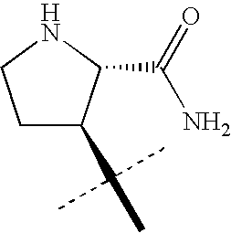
N1C(C(=O)N)C(C(C)(C)C)CC1
